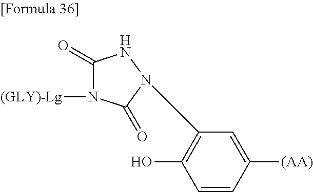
C1(=O)N([(GLY)-Lg])C(=O)N(C2=C(O)C=CC([(AA)])=C2)N1
